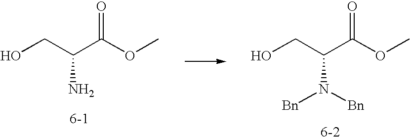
OCC(C(OC)=O)N.OCC(C(OC)=O)N([Bn])[Bn]
